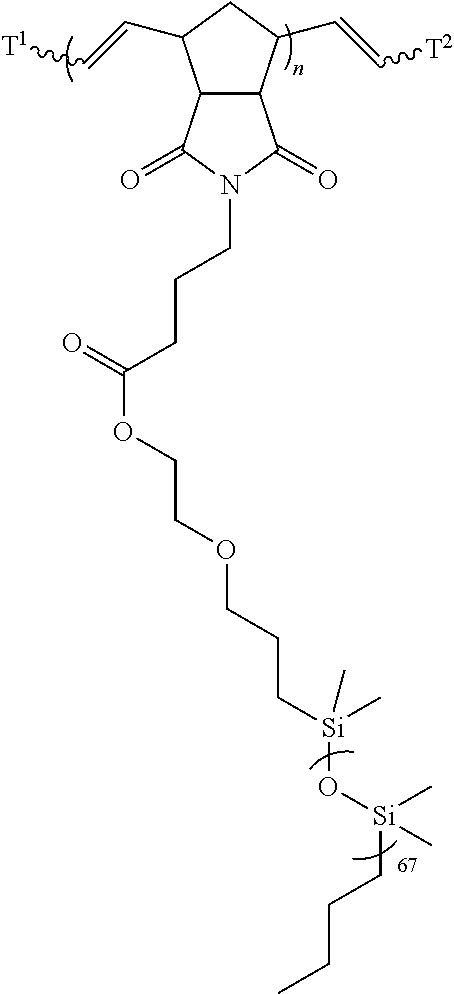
C12C(C(C=C[T2])CC1C=C[T1])C(=O)N(CCCC(OCCOCCC[Si](C)(C)O[Si](C)(C)CCCC)=O)C2=O
